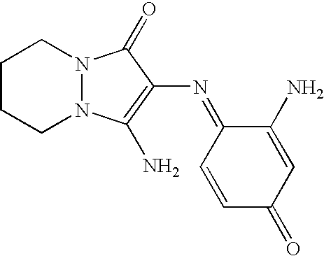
C1CCN2N(C1)C(=O)C(N=C1C=CC(=O)C=C1N)=C2N
